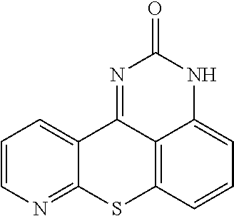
C1=CN=C2C(=C1)C1=NC(=O)NC3=CC=CC(=C13)S2
